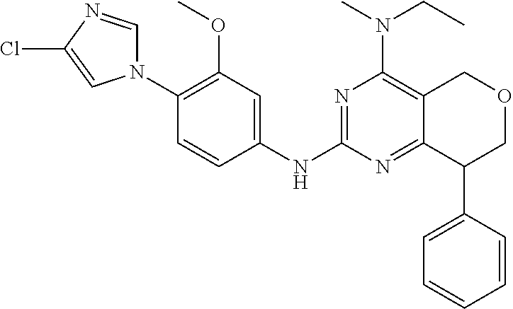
C1(NC2=NC(N(C)CC)=C3C(=N2)C(C2=CC=CC=C2)COC3)=CC(OC)=C(N2C=NC(Cl)=C2)C=C1
